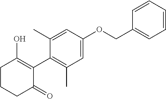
C1CCC(=O)C(C2=C(C)C=C(OCC3=CC=CC=C3)C=C2C)=C1O
